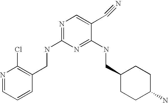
C1(CNC2=NC=C(C#N)C(NCC3CCC(N)CC3)=N2)=C(Cl)N=CC=C1
